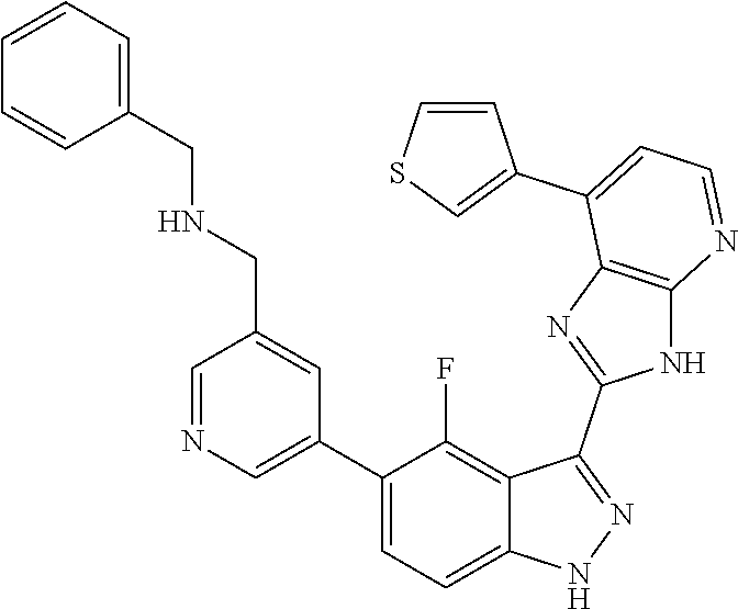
C1=NC=C(C2=CC=C3C(=C2F)C(C2=NC4=C(N2)N=CC=C4C2=CSC=C2)=NN3)C=C1CNCC1=CC=CC=C1
